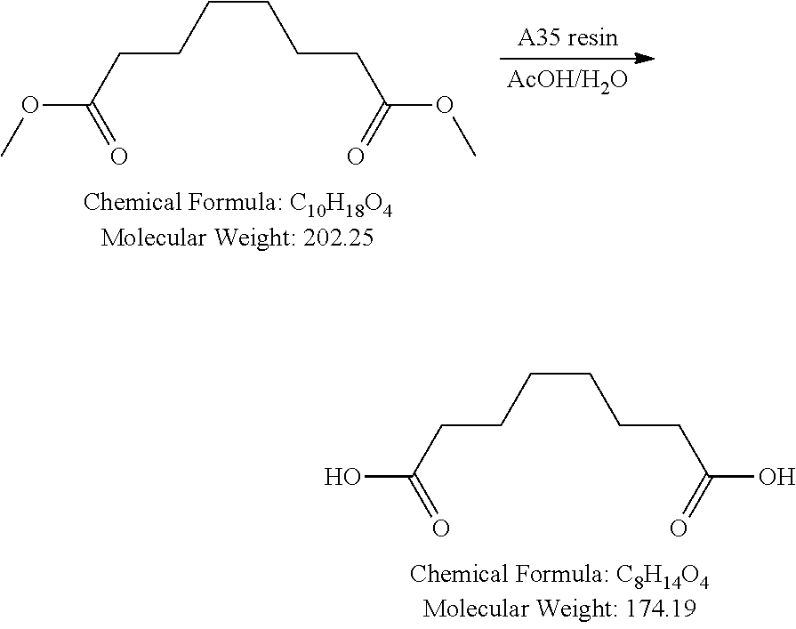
OC(=O)CCCCCCC(O)=O.O(C(=O)CCCCCCC(OC)=O)C
